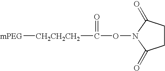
C1CC(=O)N(OC([CH2CH2CH2][mPEG])=O)C1=O
